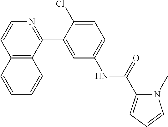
C12=C(C(C3=CC(NC(=O)C4=CC=CN4C)=CC=C3Cl)=NC=C1)C=CC=C2
